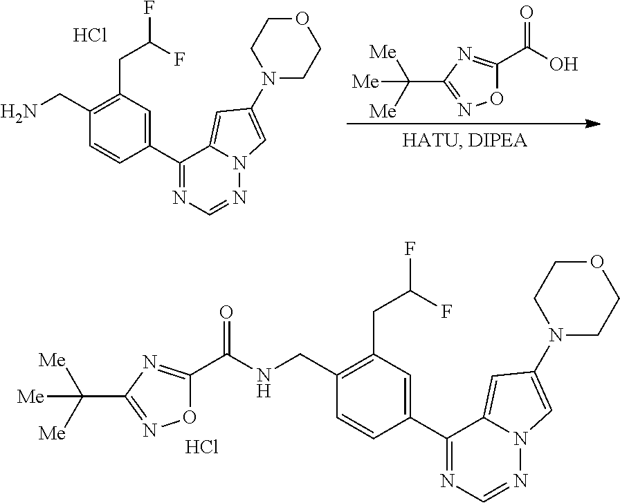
C1(CNC(C2=NC(C([Me])([Me])[Me])=NO2)=O)=C(CC(F)F)C=C(C2=NC=NN3C2=CC(N2CCOCC2)=C3)C=C1.Cl.C1(CN)=C(CC(F)F)C=C(C2=NC=NN3C2=CC(N2CCOCC2)=C3)C=C1.Cl.O1C(C(O)=O)=NC(C([Me])([Me])[Me])=N1
